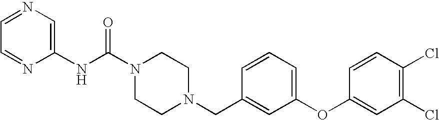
C1=NC(NC(N2CCN(CC3=CC(OC4=CC(Cl)=C(Cl)C=C4)=CC=C3)CC2)=O)=CN=C1
